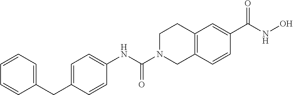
C1=C(NC(N2CCC3=C(C2)C=CC(C(=O)NO)=C3)=O)C=CC(CC2=CC=CC=C2)=C1
